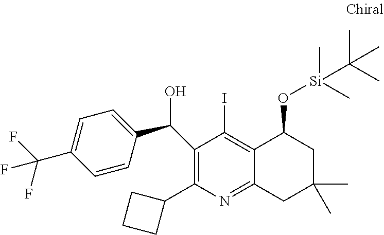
C12=C(I)C(C(C3=CC=C(C(F)(F)F)C=C3)O)=C(C3CCC3)N=C1CC(C)(C)CC2O[Si](C(C)(C)C)(C)C
